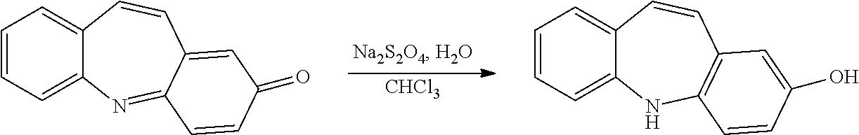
[CHCl3].C1=CC=C2C(=C1)C=CC1=CC(=O)C=CC1=N2.C1=CC=C2C(=C1)C=CC1=C(N2)C=CC(O)=C1
